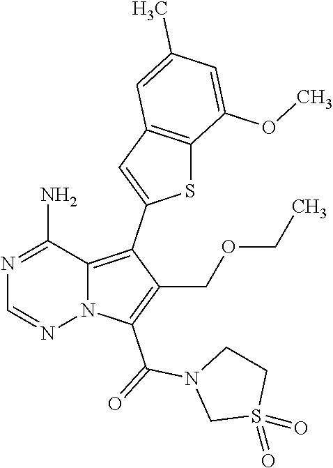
N1=C(N)C2=C(C3=CC4=C(S3)C(OC)=CC(C)=C4)C(COCC)=C(C(N3CS(=O)(=O)CC3)=O)N2N=C1
